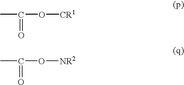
CC(O[CR1])=O.CC(O[NR2])=O
